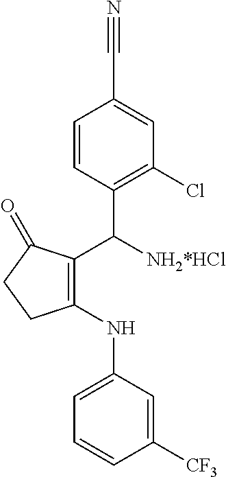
C1=CC(C([NH2*HCl])C2=C(NC3=CC=CC([CF3])=C3)CCC2=O)=C(Cl)C=C1C#N
